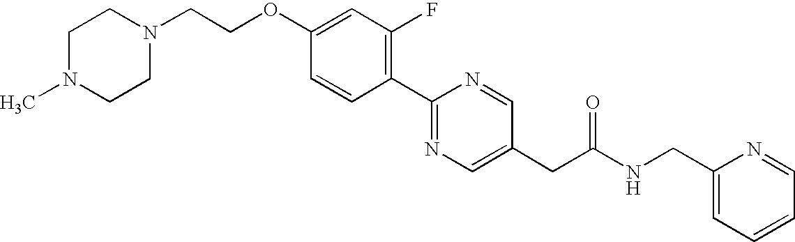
C1=CC(C2=NC=C(CC(NCC3=CC=CC=N3)=O)C=N2)=C(F)C=C1OCCN1CCN(C)CC1
